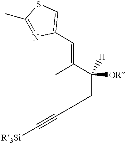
C1(C)=NC(C=C(C)C([OR])([H])CCC#C[R3Si])=CS1
